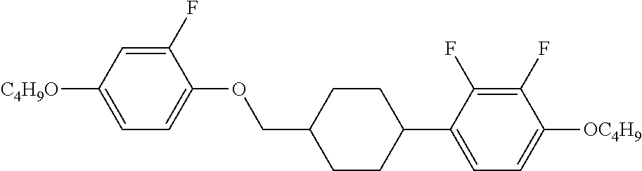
C1(F)=CC([C4H9O])=CC=C1OCC1CCC(C2=CC=C([OC4H9])C(F)=C2F)CC1
